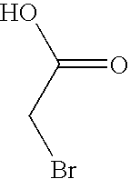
C(CBr)(O)=O
